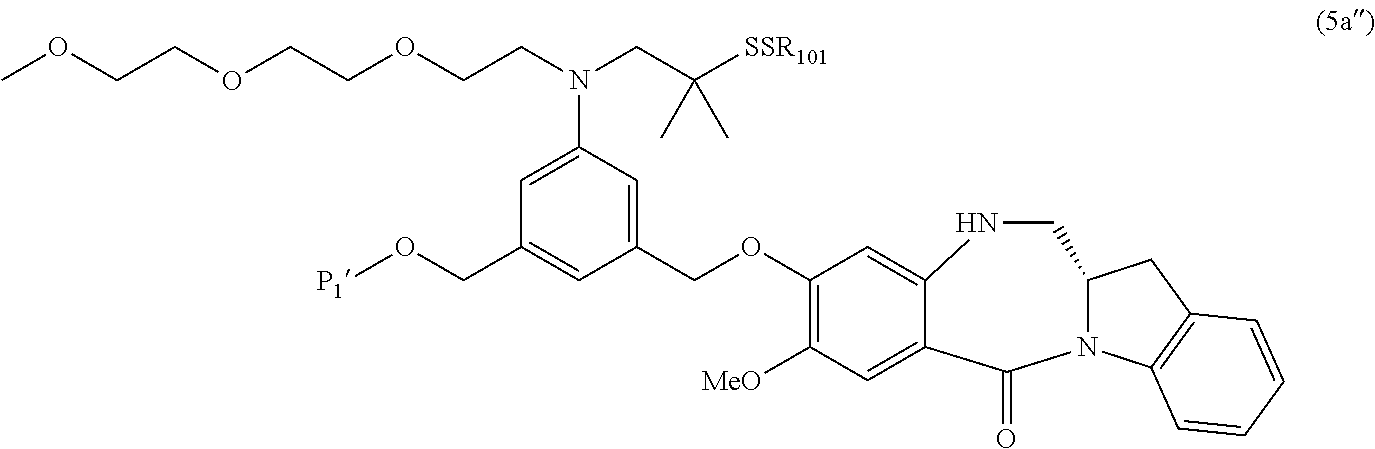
O(CC1=CC(COC2=C([MeO])C=C3C(=C2)NCC2N(C4=C(C2)C=CC=C4)C3=O)=CC(N(CC([SSR101])(C)C)CCOCCOCCOC)=C1)[P1]
